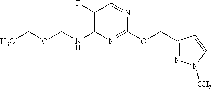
C1(OCC2=NN(C)C=C2)=NC(NCOCC)=C(F)C=N1
